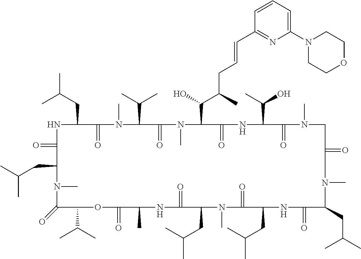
N1C(=O)C(CC(C)C)N(C)C(=O)C(C(C)C)OC(=O)C(C)NC(=O)C(CC(C)C)N(C)C(=O)C(CC(C)C)NC(=O)C(CC(C)C)N(C)C(=O)CN(C)C(=O)C(C(C)O)NC(=O)C(C(O)C(CC=CC2=NC(N3CCOCC3)=CC=C2)C)N(C)C(=O)C(C(C)C)N(C)C(=O)C1CC(C)C
